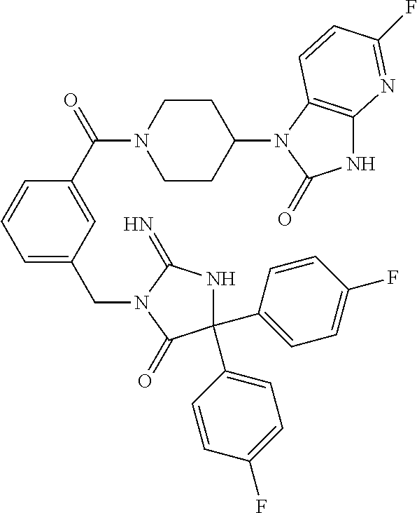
C1(C2=CC=C(F)C=C2)(C2=CC=C(F)C=C2)NC(=N)N(CC2=CC=CC(C(=O)N3CCC(N4C(=O)NC5=C4C=CC(F)=N5)CC3)=C2)C1=O
